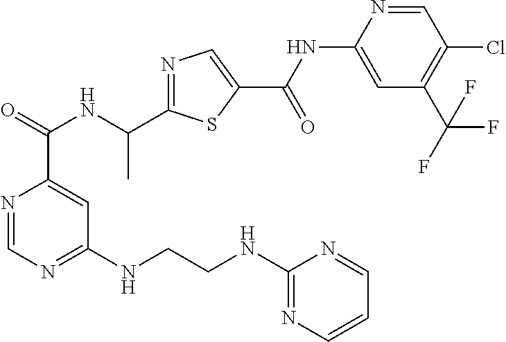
N1=CN=C(NCCNC2=NC=CC=N2)C=C1C(NC(C1=NC=C(C(=O)NC2=CC(C(F)(F)F)=C(Cl)C=N2)S1)C)=O
